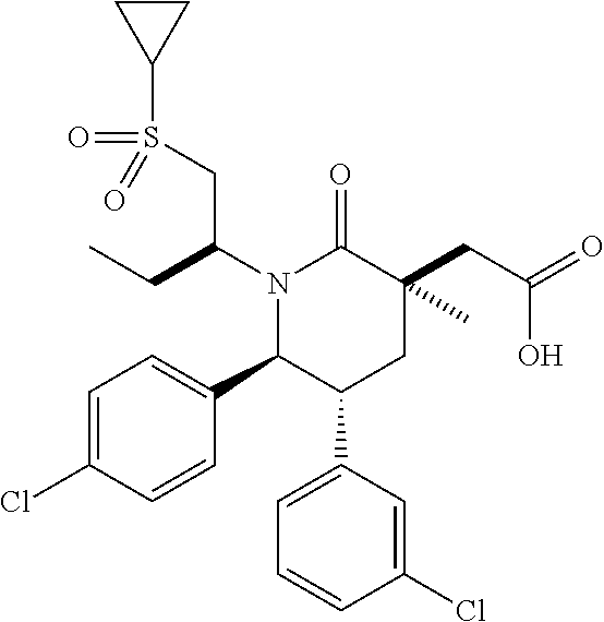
N1(C(CC)CS(=O)(C2CC2)=O)C(C2=CC=C(Cl)C=C2)C(C2=CC=CC(Cl)=C2)CC(CC(=O)O)(C)C1=O
